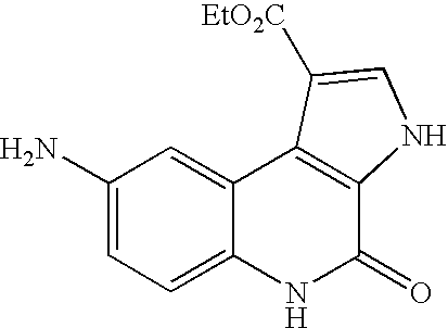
NC1=CC=C2C(=C1)C1=C(C(=O)N2)NC=C1[EtO2C]
